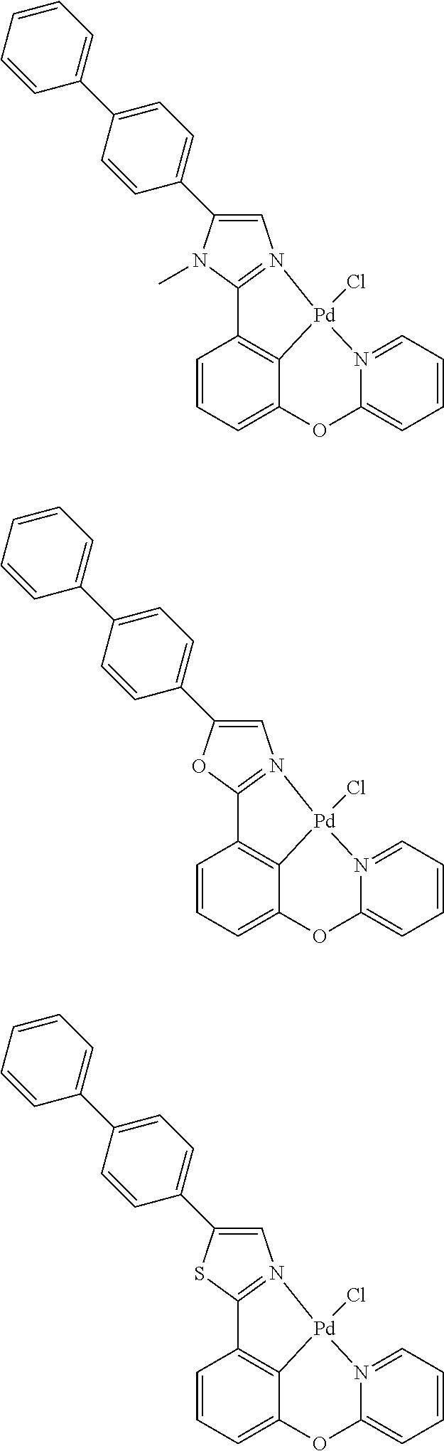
C1=CC=C2C3=C1C1=N(C=C(C4=CC=C(C5=CC=CC=C5)C=C4)N1C)[Pd]3(Cl)N1=CC=CC=C1O2.C1=CC=C2C3=C1C1=N(C=C(C4=CC=C(C5=CC=CC=C5)C=C4)O1)[Pd]3(Cl)N1=CC=CC=C1O2.C1=CC=C2C3=C1C1=N(C=C(C4=CC=C(C5=CC=CC=C5)C=C4)S1)[Pd]3(Cl)N1=CC=CC=C1O2
